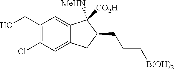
C1(CO)=C(Cl)C=C2C(=C1)C([MeHN])([CO2H])C(CCC[B(OH)2])C2
